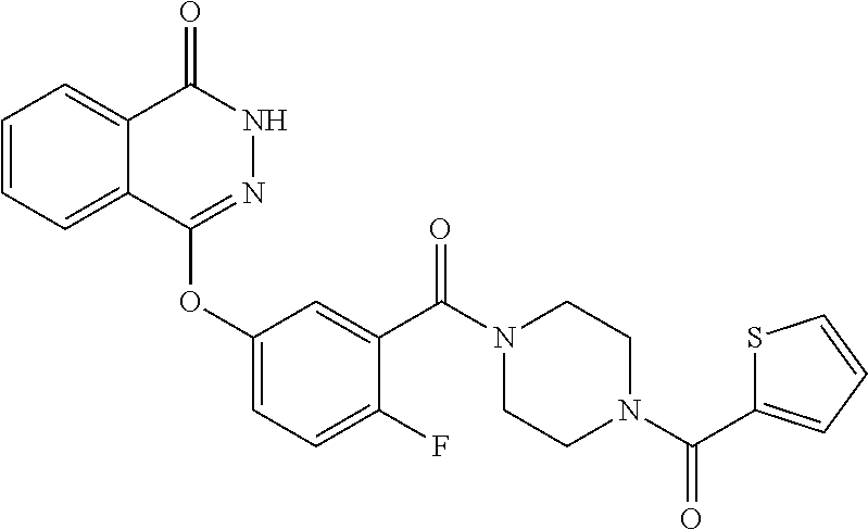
C1=CC=C2C(=C1)C(=O)NN=C2OC1=CC=C(F)C(C(N2CCN(C(=O)C3=CC=CS3)CC2)=O)=C1
